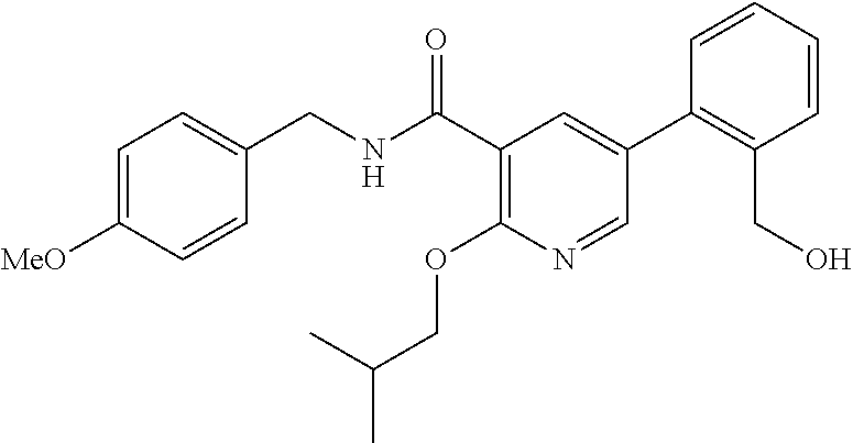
C1=CC([MeO])=CC=C1CNC(C1=C(OCC(C)C)N=CC(C2=C(CO)C=CC=C2)=C1)=O
